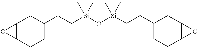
O1C2C1CC(CC[Si](O[Si](CCC1CCC3C(C1)O3)(C)C)(C)C)CC2
